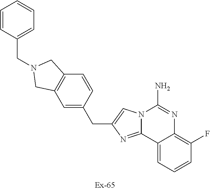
C12=CC=CC(F)=C1N=C(N)N1C2=NC(CC2=CC3=C(C=C2)CN(CC2=CC=CC=C2)C3)=C1
